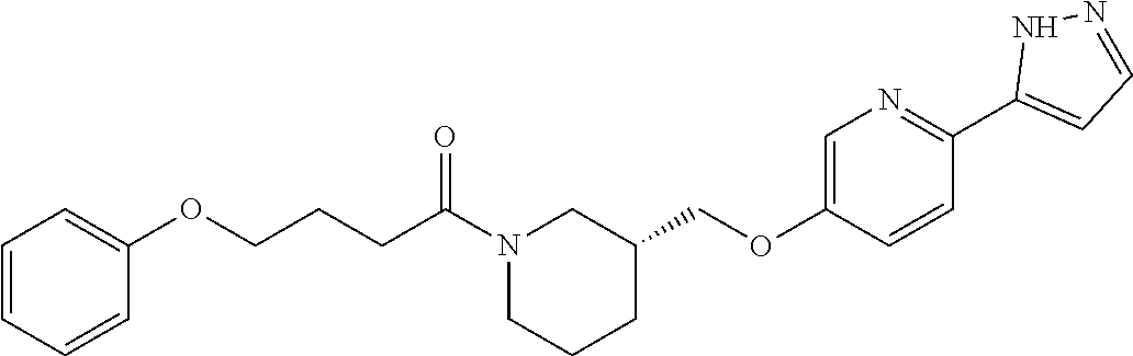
N1(C(CCCOC2=CC=CC=C2)=O)CCCC(COC2=CN=C(C3=CC=NN3)C=C2)C1
